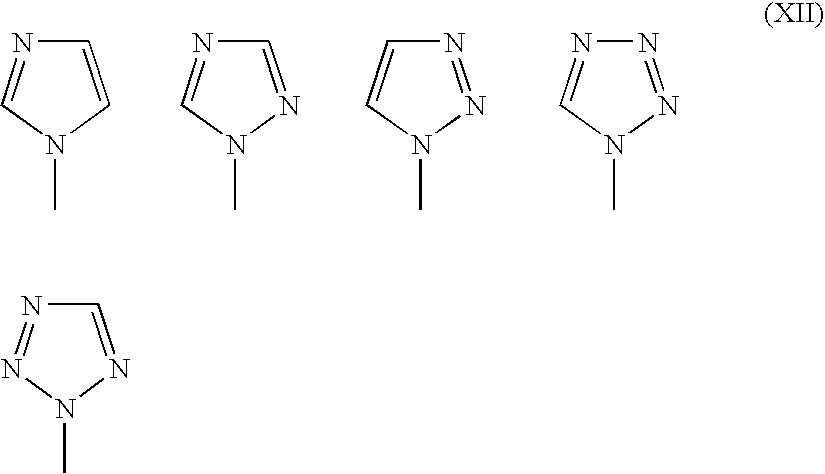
C1=CN(C)C=N1.C1=NN(C)C=N1.N1=NN(C)C=C1.N1=NN(C)C=N1.C1=NN(C)N=N1
